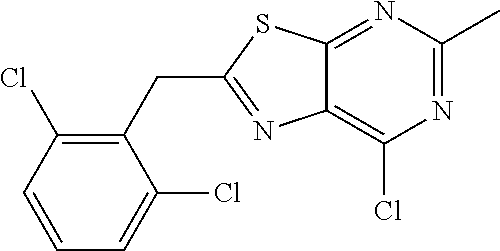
C1(CC2=NC3=C(Cl)N=C(C)N=C3S2)=C(Cl)C=CC=C1Cl
